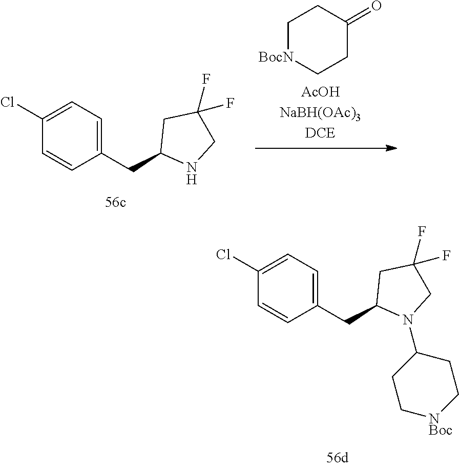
C1(F)(F)CN(C2CC[NBoc]CC2)C(CC2=CC=C(Cl)C=C2)C1.C1(F)(F)CNC(CC2=CC=C(Cl)C=C2)C1.C1[BocN]CCC(=O)C1
